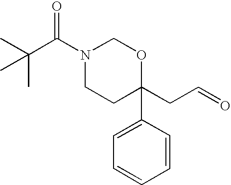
N1(C(C(C)(C)C)=O)CCC(CC=O)(C2=CC=CC=C2)OC1
